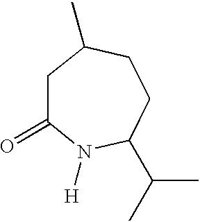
C1C(=O)N([H])C(C(C)C)CCC1C
